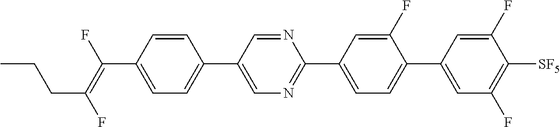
C(C1=CC=C(C2=CN=C(C3=CC=C(C4=CC(F)=C([SF5])C(F)=C4)C(F)=C3)N=C2)C=C1)(=C(F)CCC)F
